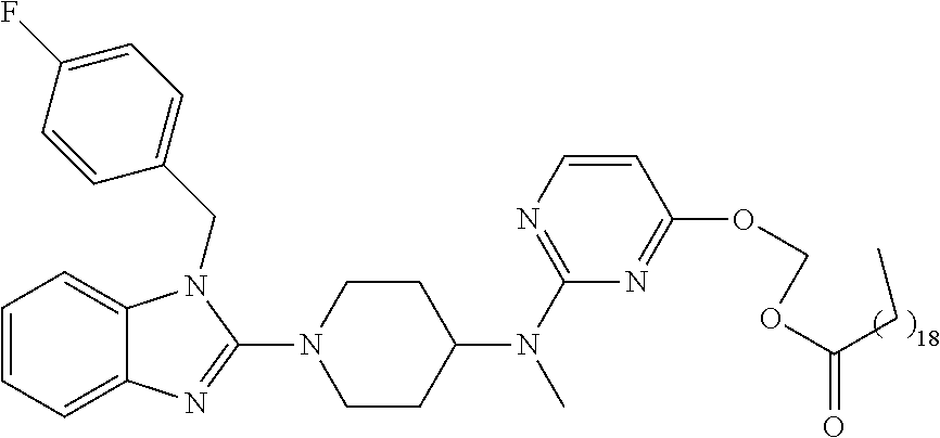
C1=CC=C2C(=C1)N(CC1=CC=C(F)C=C1)C(N1CCC(N(C3=NC=CC(OCOC(CC)=O)=N3)C)CC1)=N2
